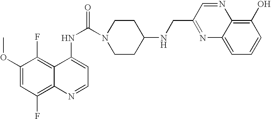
C1(OC)=CC(F)=C2C(=C1F)C(NC(N1CCC(NCC3=NC4=CC=CC(O)=C4N=C3)CC1)=O)=CC=N2
